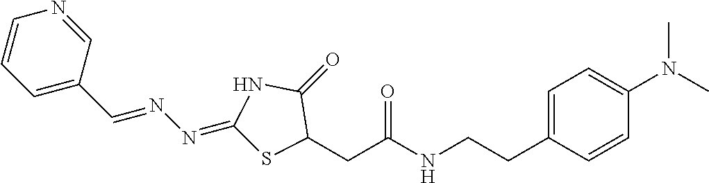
C1=CC=C(C=NN=C2SC(CC(NCCC3=CC=C(N(C)C)C=C3)=O)C(=O)N2)C=N1
